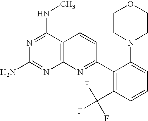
C12=C(C(NC)=NC(N)=N1)C=CC(C1=C(C(F)(F)F)C=CC=C1N1CCOCC1)=N2
